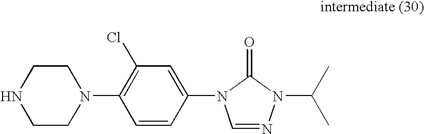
C1CNCCN1C1=C(Cl)C=C(N2C=NN(C(C)C)C2=O)C=C1
